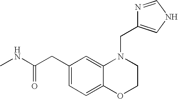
C1(CC(NC)=O)=CC=C2C(=C1)N(CC1=CNC=N1)CCO2
